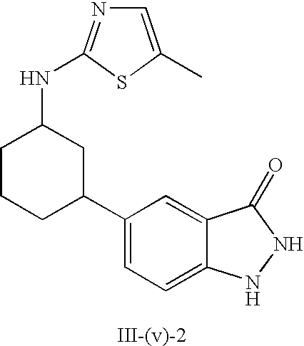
C1(C2CC(NC3=NC=C(C)S3)CCC2)=CC=C2C(=C1)C(=O)NN2
